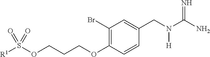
C1(Br)=C(OCCCOS([R1])(=O)=O)C=CC(CN(C(=N)N)[H])=C1
